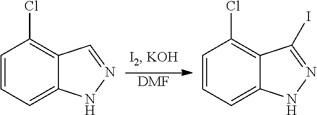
C1=CC=C2C(=C1Cl)C=NN2.C1=CC=C2C(=C1Cl)C(I)=NN2.[DMF]
